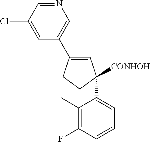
N1=CC(Cl)=CC(C2=CC(C3=CC=CC(F)=C3C)([CONHOH])CC2)=C1
